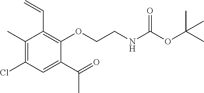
C1(C)=C(Cl)C=C(C(=O)C)C(OCCNC(OC(C)(C)C)=O)=C1C=C
